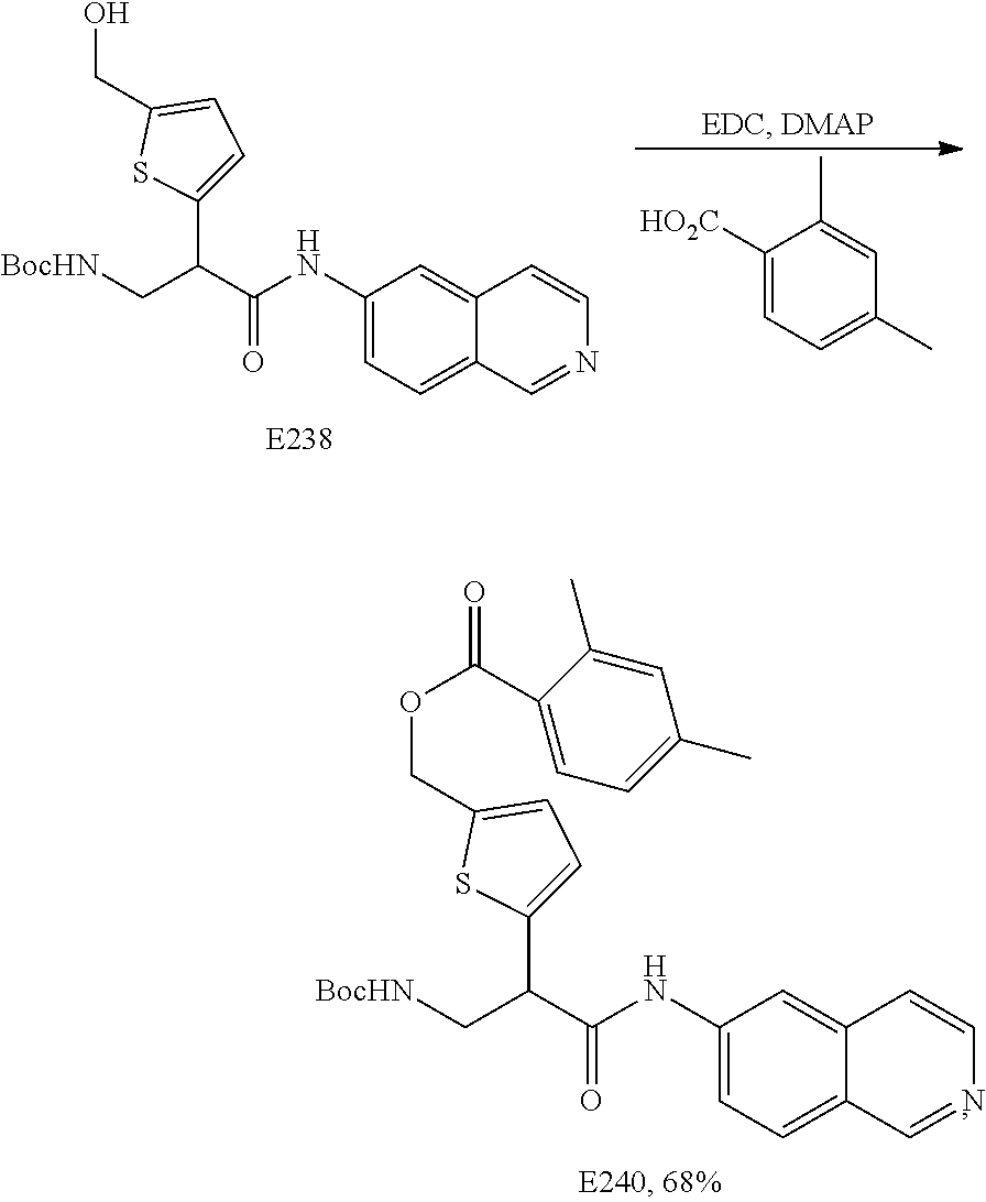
C1([HO2C])=CC=C(C)C=C1C.C1(NC(C(C[BocHN])C2=CC=C(CO)S2)=O)=CC=C2C(=C1)C=CN=C2.C1(NC(C(C[BocHN])C2=CC=C(COC(C3=CC=C(C)C=C3C)=O)S2)=O)=CC=C2C(=C1)C=CN=C2
